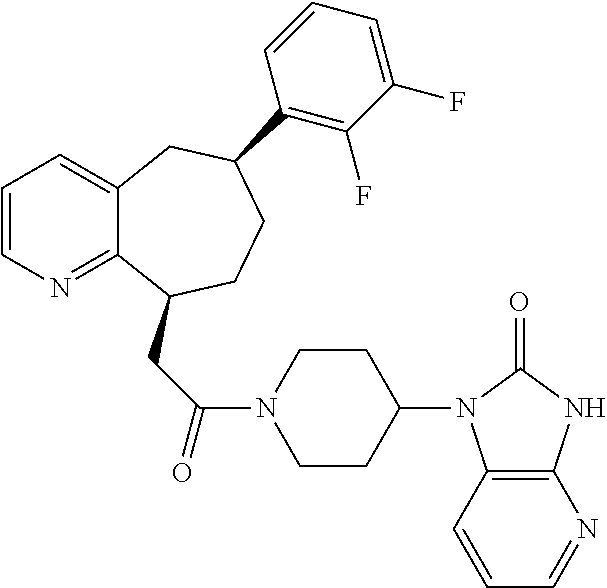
C1=CN=C2C(=C1)CC(C1=C(F)C(F)=CC=C1)CCC2CC(=O)N1CCC(N2C3=C(NC2=O)N=CC=C3)CC1
